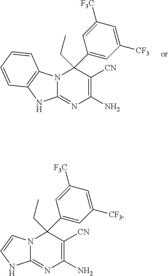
N12C(=NC(N)=C([CN])C1(C1=CC([CF3])=CC([F3C])=C1)CC)NC=C2.N12C(=NC(N)=C([CN])C1(C1=CC([CF3])=CC([F3C])=C1)CC)NC1=C2C=CC=C1
